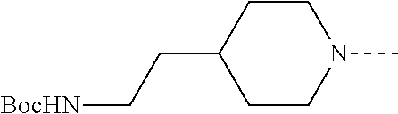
[BocHN]CCC1CCN(C)CC1
